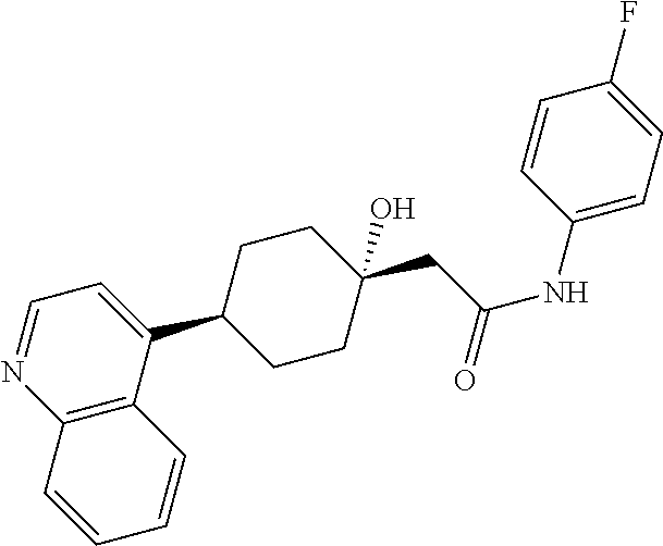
C12=C(C(C3CCC(CC(NC4=CC=C(F)C=C4)=O)(O)CC3)=CC=N1)C=CC=C2
